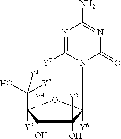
C1(O)([Y4])C(C(O)([Y2])[Y1])([Y3])OC([Y6])(N2C([Y7])=NC(N)=NC2=O)C1(O)[Y5]
